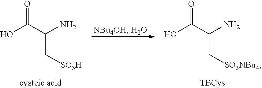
OC(C(N)C[SO3H])=O.OC(C(N)C[SO3NBu4])=O
